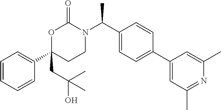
C1=CC=CC(C2(CC(O)(C)C)CCN(C(C3=CC=C(C4=CC(C)=NC(C)=C4)C=C3)C)C(=O)O2)=C1
